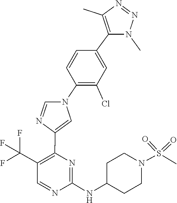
C1C(NC2=NC(C3=CN(C4=C(Cl)C=C(C5=C(C)N=NN5C)C=C4)C=N3)=C(C(F)(F)F)C=N2)CCN(S(=O)(=O)C)C1
